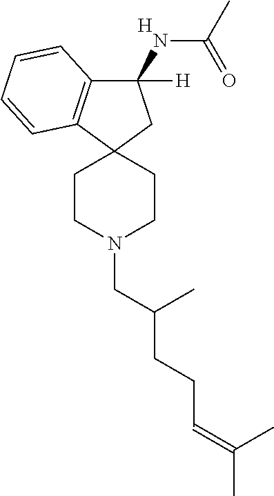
[H].C1(NC(=O)C)([H])C2=C(C3(C1)CCN(CC(CCC=C(C)C)C)CC3)C=CC=C2
